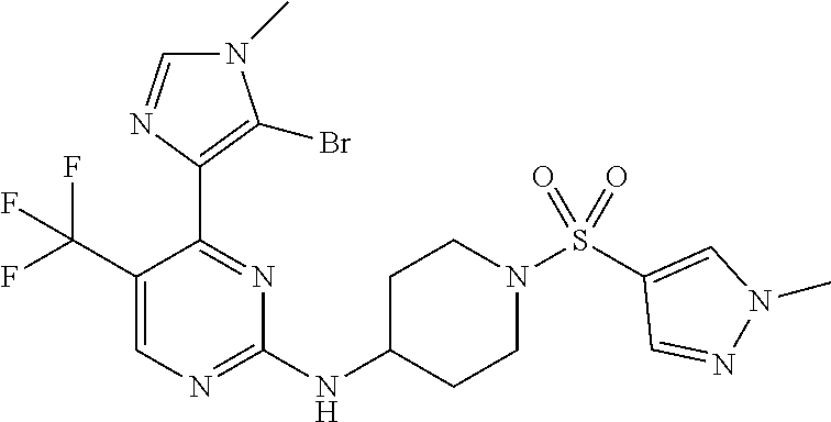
C1(NC2CCN(S(C3=CN(C)N=C3)(=O)=O)CC2)=NC=C(C(F)(F)F)C(C2=C(Br)N(C)C=N2)=N1
